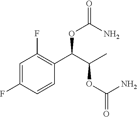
C1=C(F)C=CC(C(C(C)OC(=O)N)OC(N)=O)=C1F
